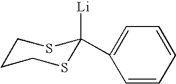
C1CCSC(C2=CC=CC=C2)([Li])S1
